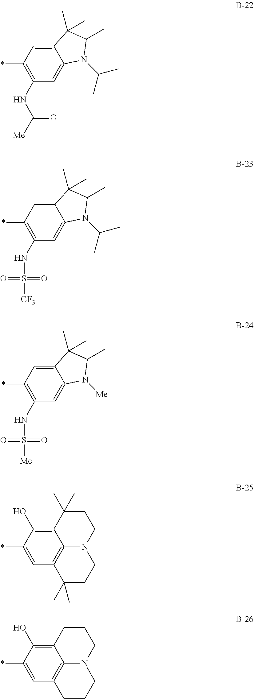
C1=C2C(=CC(*)=C1NC(=O)[Me])C(C)(C)C(C)N2C(C)C.C12=C(O)C(*)=CC3=C1N(CCC2(C)C)CCC3(C)C.C1=C2C(=CC(*)=C1NS(=O)(=O)[CF3])C(C)(C)C(C)N2C(C)C.C1=C2C(=CC(*)=C1NS(=O)(=O)[Me])C(C)(C)C(C)N2[Me].C12=C(O)C(*)=CC3=C1N(CCC2)CCC3
